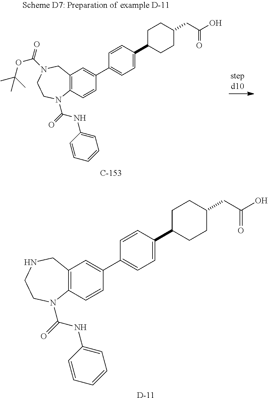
C12=C(C=CC(C3=CC=C(C4CCC(CC(O)=O)CC4)C=C3)=C1)N(C(NC1=CC=CC=C1)=O)CCNC2.[D].C12=C(C=CC(C3=CC=C(C4CCC(CC(O)=O)CC4)C=C3)=C1)N(C(NC1=CC=CC=C1)=O)CCN(C(OC(C)(C)C)=O)C2
